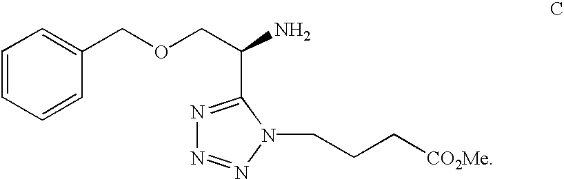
C1=CC=CC(COCC(N)C2=NN=NN2CCC[CO2Me])=C1
